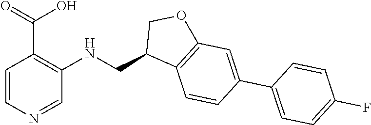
C1=CN=CC(NCC2C3=C(OC2)C=C(C2=CC=C(F)C=C2)C=C3)=C1C(=O)O
